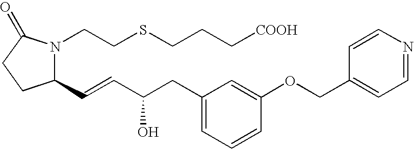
C1(C=CC(CC2=CC=CC(OCC3=CC=NC=C3)=C2)O)N(CCSCCC[COOH])C(=O)CC1
